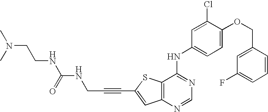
C12=C(SC(C#CCNC(NCCN(C)C)=O)=C1)C(NC1=CC=C(OCC3=CC(F)=CC=C3)C(Cl)=C1)=NC=N2
